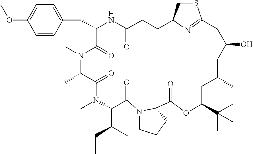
C1(CC2=CC=C(OC)C=C2)NC(=O)CCC2CSC(=N2)CC(O)CC(C)CC(C(C)(C)C)OC(=O)C2N(C(=O)C(C(C)CC)N(C)C(=O)C(C)N(C)C1=O)CCC2
